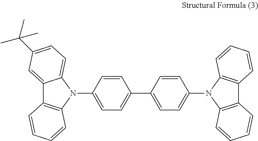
C1=C(N2C3=CC=C(C(C)(C)C)C=C3C3=C2C=CC=C3)C=CC(C2=CC=C(N3C4=C(C5=C3C=CC=C5)C=CC=C4)C=C2)=C1
